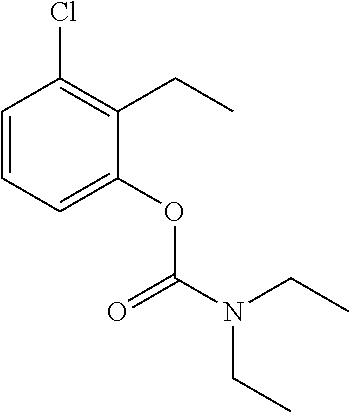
C1=CC=C(OC(N(CC)CC)=O)C(CC)=C1Cl
